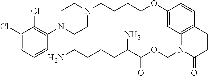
C1(Cl)=CC=CC(N2CCN(CCCCOC3=CC4=C(C=C3)CCC(=O)N4COC(C(CCCCN)N)=O)CC2)=C1Cl
